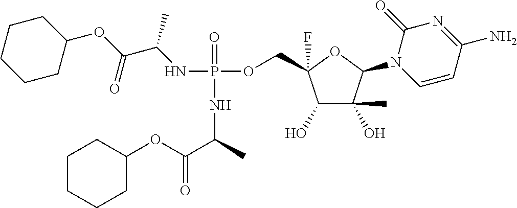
O=C(C(C)NP(=O)(OCC1(F)C(O)C(O)(C)C(N2C=CC(N)=NC2=O)O1)NC(C)C(=O)OC1CCCCC1)OC1CCCCC1
